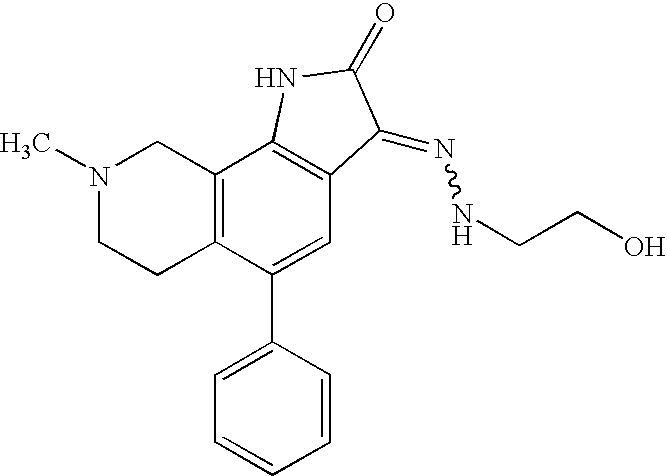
N1(C)CCC2=C(C1)C1=C(C=C2C2=CC=CC=C2)C(=NNCCO)C(=O)N1
